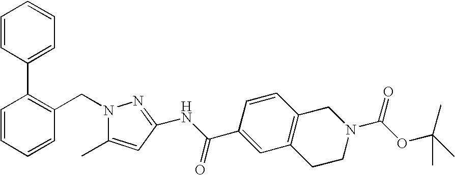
C1=CC=CC(CN2C(C)=CC(NC(C3=CC4=C(C=C3)CN(C(=O)OC(C)(C)C)CC4)=O)=N2)=C1C1=CC=CC=C1
